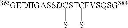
[365GEDIIGASSDCSTCFVSQSG384]1SS1
